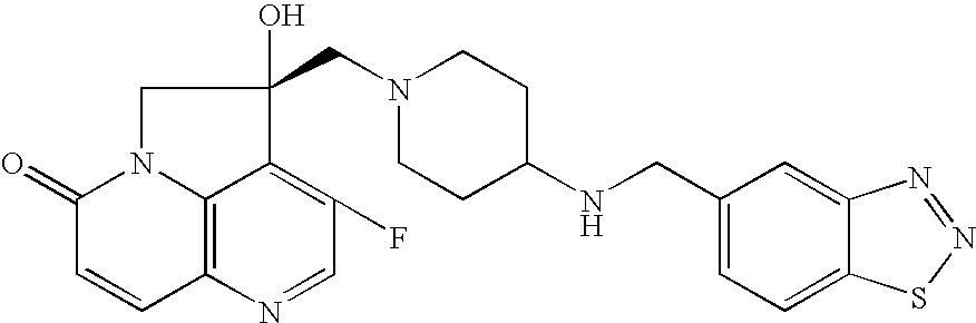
C12=C3N(C(=O)C=C1)CC(O)(CN1CCC(NCC4=CC=C5C(=C4)N=NS5)CC1)C3=C(F)C=N2
